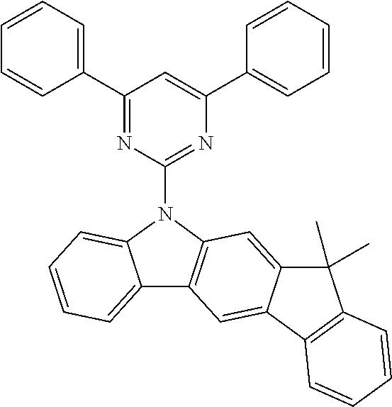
C1=CC=C(C2=NC(N3C4=CC=CC=C4C4=C3C=C3C(=C4)C4=C(C3(C)C)C=CC=C4)=NC(C3=CC=CC=C3)=C2)C=C1
